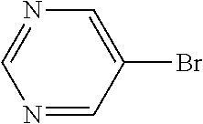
N1=CC(Br)=CN=C1
